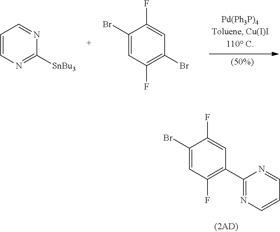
C1=CN=C([SnBu3])N=C1.C1(Br)=CC(F)=C(Br)C=C1F.C1(Br)=CC(F)=C(C2=NC=CC=N2)C=C1F
